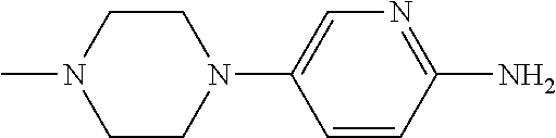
C1CN(C2=CN=C(N)C=C2)CCN1C
